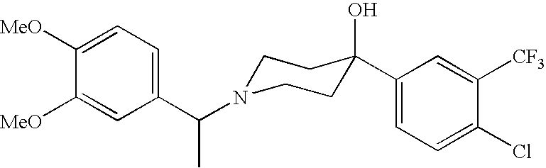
C1(C(N2CCC(O)(C3=CC=C(Cl)C([CF3])=C3)CC2)C)=CC=C([MeO])C([MeO])=C1
